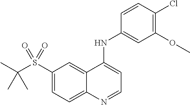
C1(S(C(C)(C)C)(=O)=O)=CC=C2C(=C1)C(NC1=CC(OC)=C(Cl)C=C1)=CC=N2
